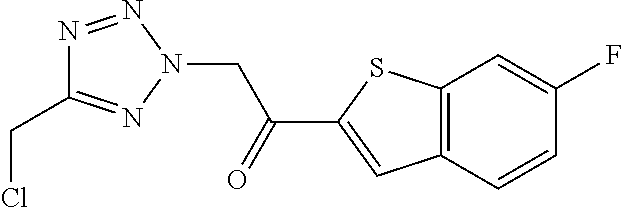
C1(C(=O)CN2N=NC(CCl)=N2)=CC2=C(S1)C=C(F)C=C2
